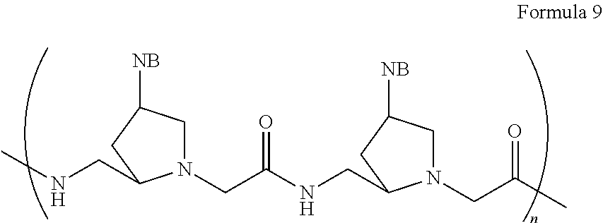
N1(CC(NCC2N(CC(C)=O)CC([NB])C2)=O)CC([NB])CC1CNC
